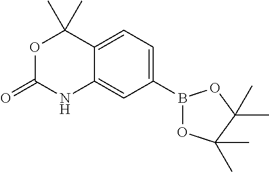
B1(C2=CC=C3C(=C2)NC(=O)OC3(C)C)OC(C)(C)C(C)(C)O1
